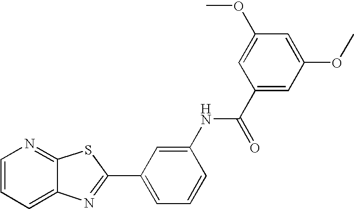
C12=CC=CN=C1SC(C1=CC=CC(NC(C3=CC(OC)=CC(OC)=C3)=O)=C1)=N2
